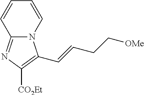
C12=NC([CO2Et])=C(C=CCC[OMe])N1C=CC=C2
